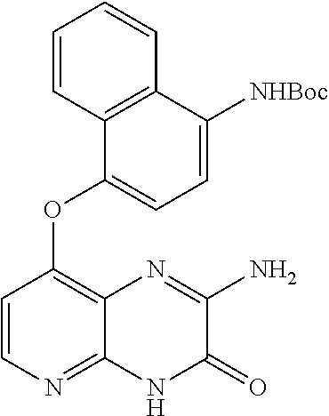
C1=CN=C2C(=C1OC1=CC=C([NHBoc])C3=C1C=CC=C3)N=C(N)C(=O)N2
